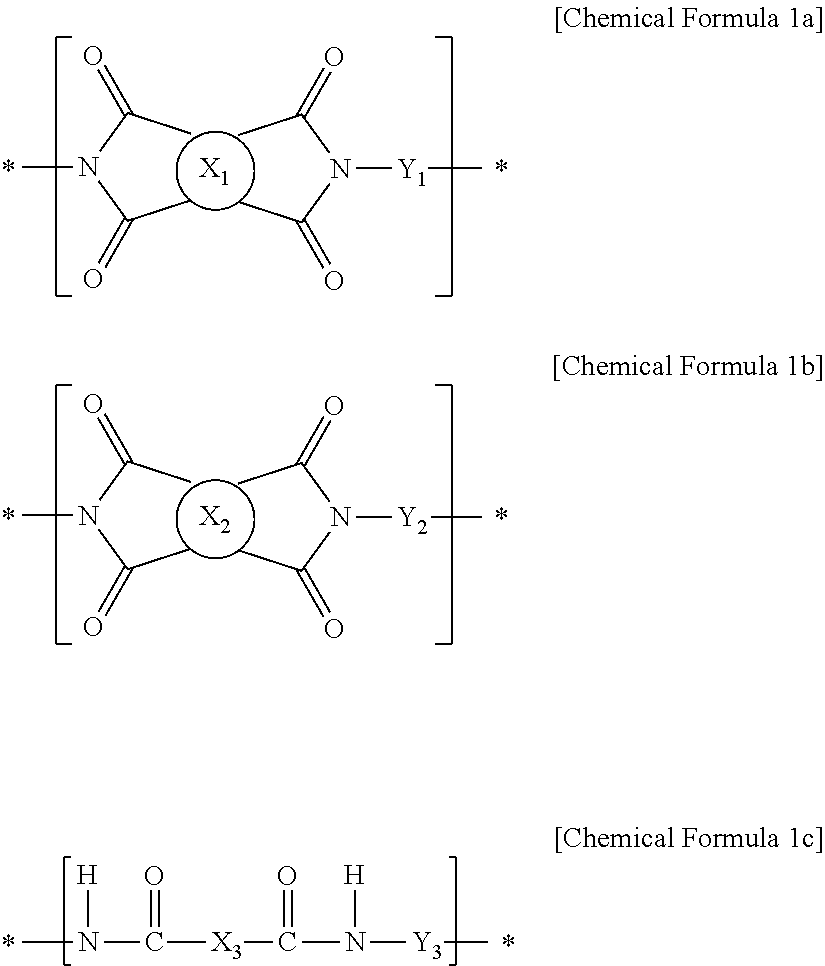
CC(N(C(C)=O)[Y1]C)=O.CC(N(C(C)=O)C)=O.[X1].CN([H])C(=O)[X3]C(=O)N([H])[Y3]C.CC(N(C(C)=O)[Y2]C)=O.CC(N(C(C)=O)C)=O.[X2]
